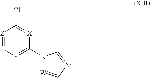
[Z]1=[U][Y]=C(N2[W]=CN=C2)[X]=C1Cl
